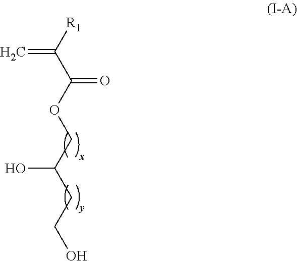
[R1]C(C(OCC(CCO)O)=O)=C
